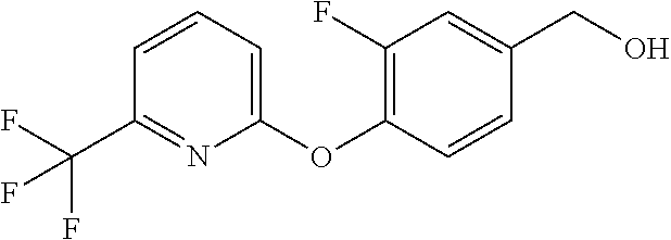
C1(OC2=C(F)C=C(CO)C=C2)=CC=CC(C(F)(F)F)=N1
